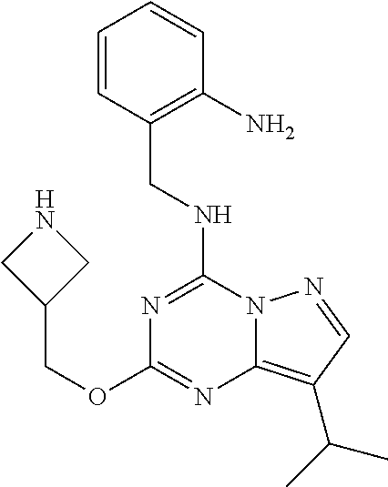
C(NC1=NC(OCC2CNC2)=NC2=C(C(C)C)C=NN12)C1=C(N)C=CC=C1
